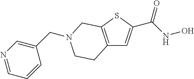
C1(CN2CC3=C(C=C(C(NO)=O)S3)CC2)=CN=CC=C1
